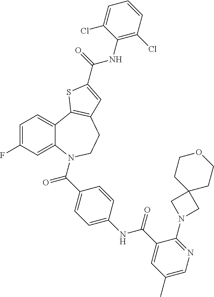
C1=C(F)C=C2C(=C1)C1=C(CCN2C(=O)C2=CC=C(NC(=O)C3=CC(C)=CN=C3N3CC4(C3)CCOCC4)C=C2)C=C(C(NC2=C(Cl)C=CC=C2Cl)=O)S1
